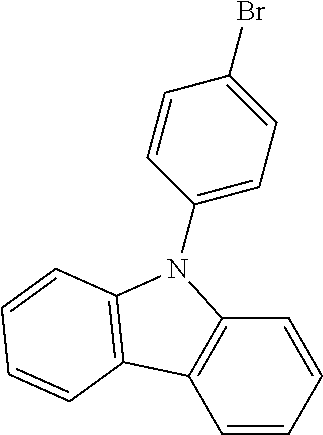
C12=C(C=CC=C1)C1=C(N2C2=CC=C(Br)C=C2)C=CC=C1
